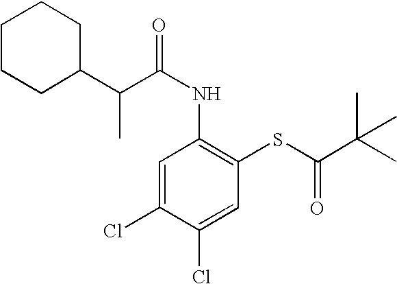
C(NC1=C(SC(=O)C(C)(C)C)C=C(Cl)C(Cl)=C1)(=O)C(C1CCCCC1)C
